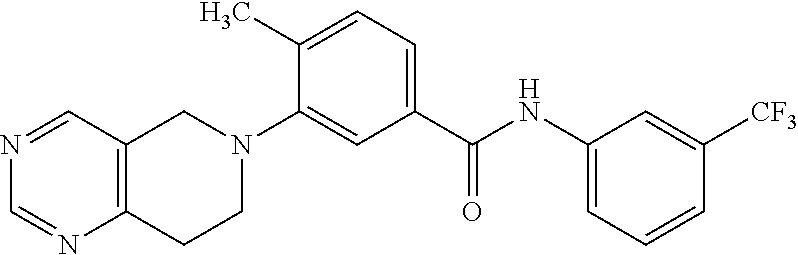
C1(C)=CC=C(C(NC2=CC=CC([CF3])=C2)=O)C=C1N1CC2=C(CC1)N=CN=C2
